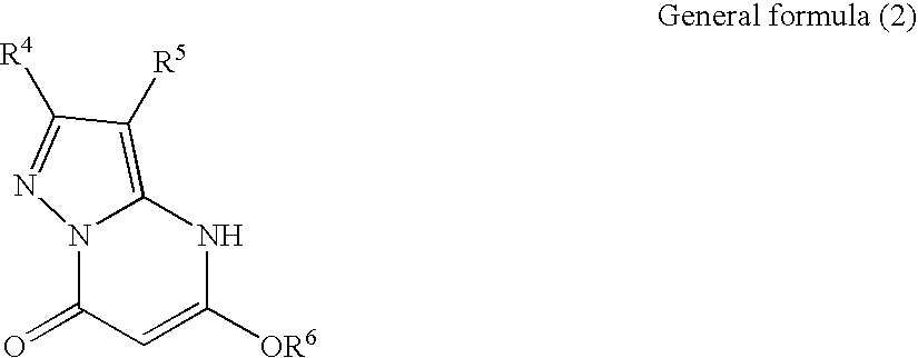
N12C(=O)C=C([OR6])NC1=C([R5])C([R4])=N2
